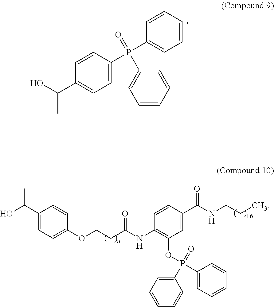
C(O)(C1=CC=C(P(C2=CC=CC=C2)(=O)C2=CC=CC=C2)C=C1)C.C1(C(O)C)=CC=C(OCCC(=O)NC2=C(OP(C3=CC=CC=C3)(=O)C3=CC=CC=C3)C=C(C(NCCC)=O)C=C2)C=C1
